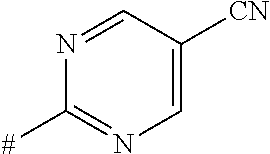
N1=CC([CN])=CN=C1[#]
